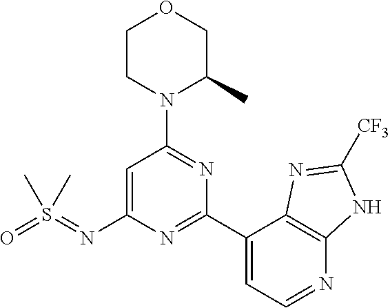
C1=C(N=S(=O)(C)C)N=C(C2=CC=NC3=C2N=C([CF3])N3)N=C1N1C(C)COCC1
